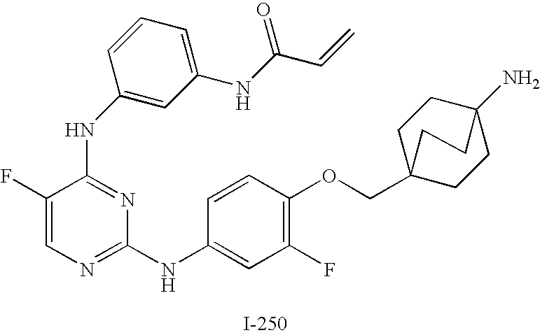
N(C1=NC(NC2=CC(F)=C(OCC34CCC(N)(CC3)CC4)C=C2)=NC=C1F)C1=CC(NC(C=C)=O)=CC=C1
